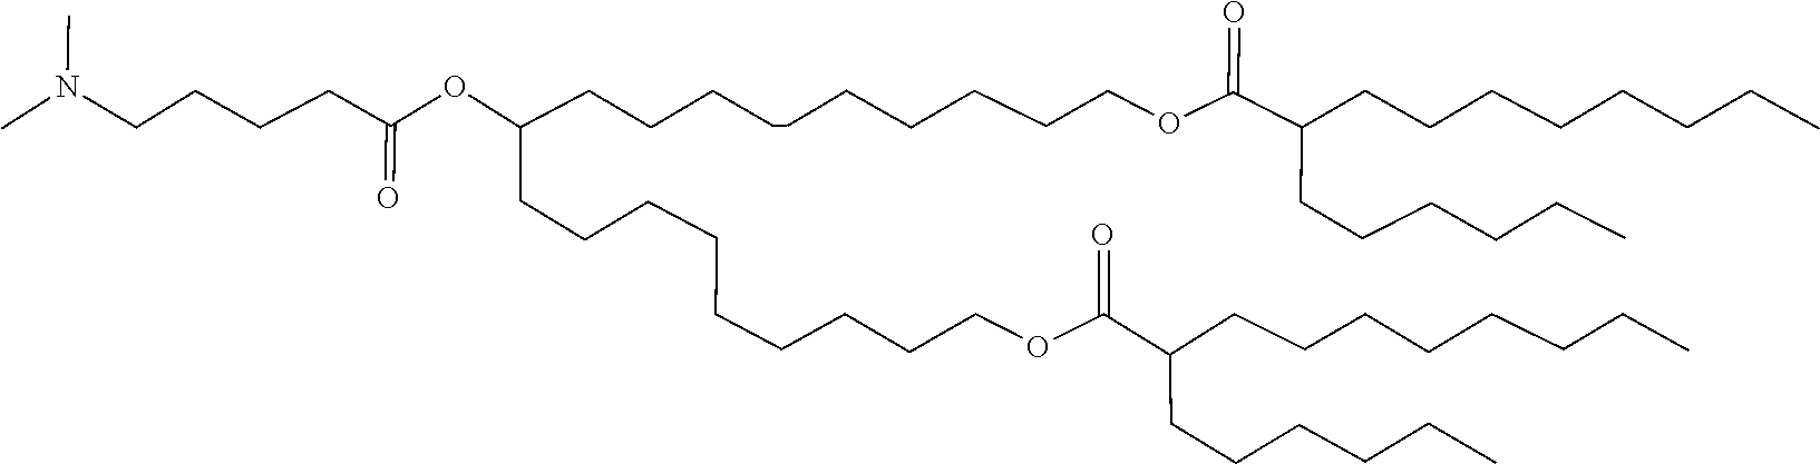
C(CCCCC)C(C(OCCCCCCCCCCC(CCCCCCCCCOC(C(CCCCCC)CCCCCCCC)=O)OC(CCCCN(C)C)=O)=O)CCCCCCCC
